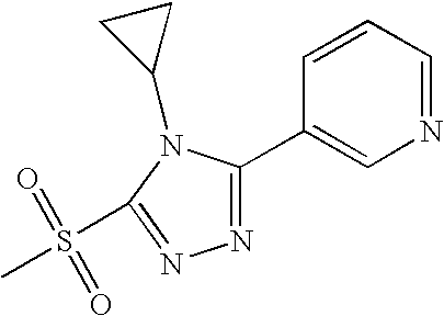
N1=CC=CC(C2=NN=C(S(C)(=O)=O)N2C2CC2)=C1
